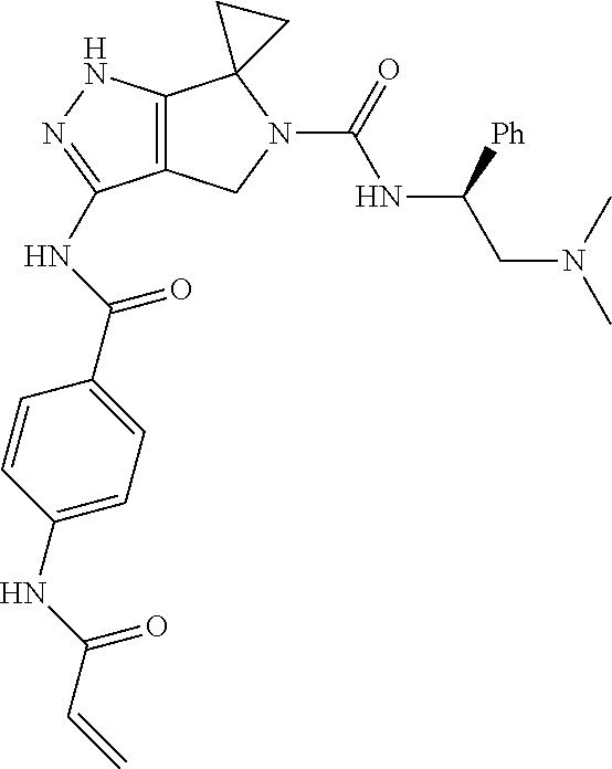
C12=C(NN=C1NC(C1=CC=C(NC(C=C)=O)C=C1)=O)C1(N(C(=O)NC(CN(C)C)[Ph])C2)CC1
